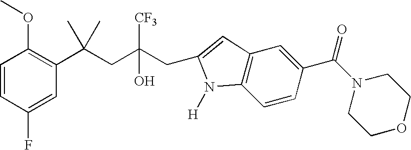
C1=CC(F)=CC(C(CC([CF3])(O)CC2=CC3=C(C=CC(C(N4CCOCC4)=O)=C3)N2[H])(C)C)=C1OC
